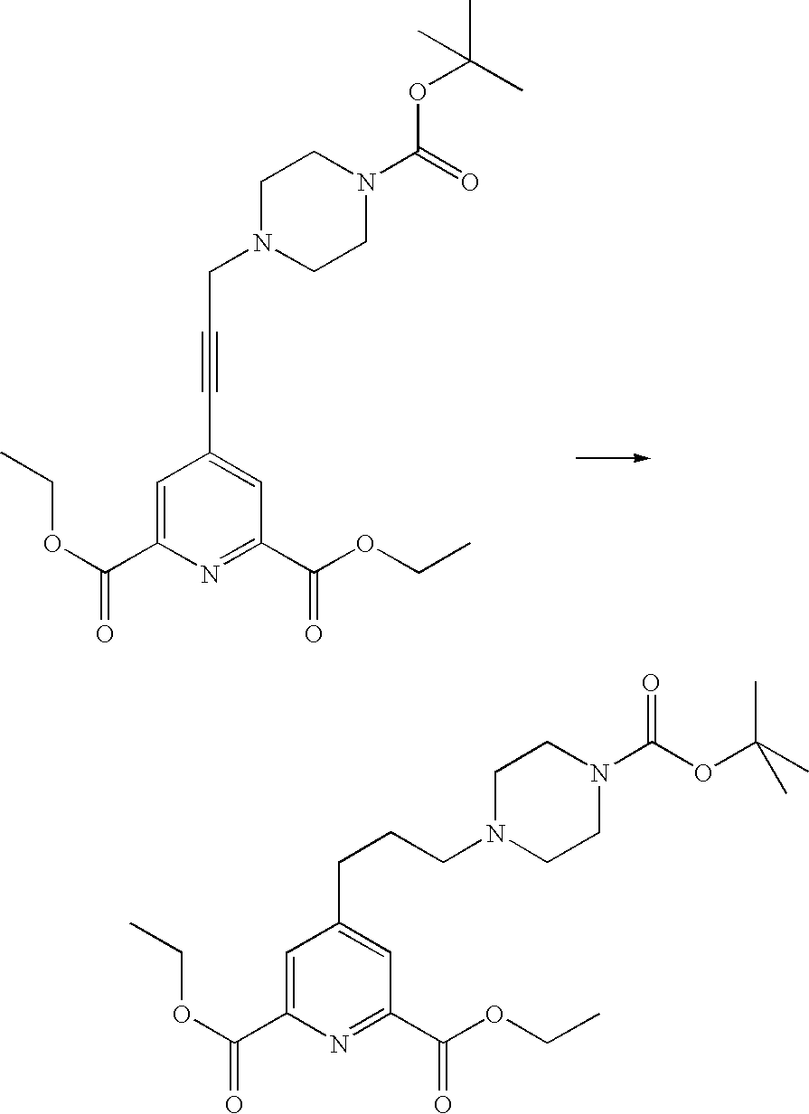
C1=C(C(OCC)=O)N=C(C(OCC)=O)C=C1C#CCN1CCN(C(OC(C)(C)C)=O)CC1.C1=C(C(OCC)=O)N=C(C(OCC)=O)C=C1CCCN1CCN(C(=O)OC(C)(C)C)CC1
